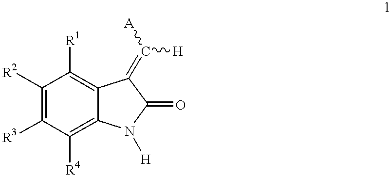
C1([R2])=C([R3])C([R4])=C2C(=C1[R1])C(=C([A])[H])C(=O)N2[H]
